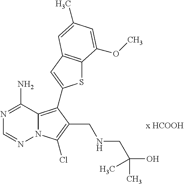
N1=C(N)C2=C(C3=CC4=C(S3)C(OC)=CC(C)=C4)C(CNCC(O)(C)C)=C(Cl)N2N=C1
